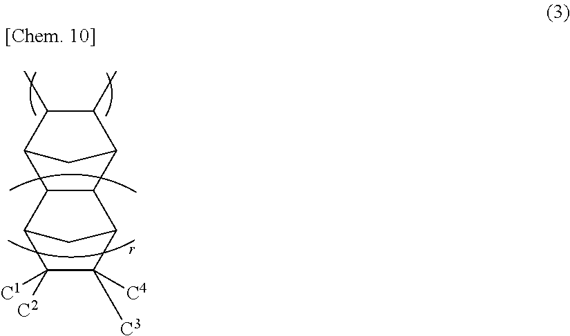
C12C(C)C(C)C(C1)C1C2C2C([C4])([C3])C([C1])([C2])C1C2
